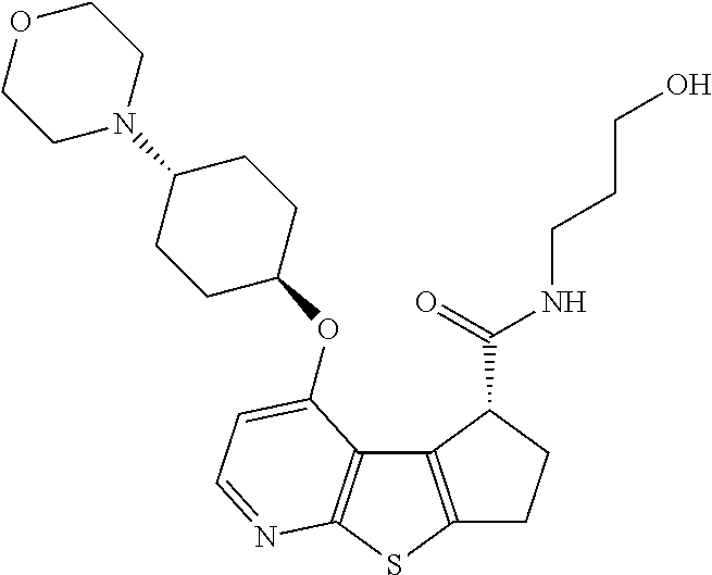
C1C2=C(C(C(=O)NCCCO)C1)C1=C(S2)N=CC=C1OC1CCC(N2CCOCC2)CC1
